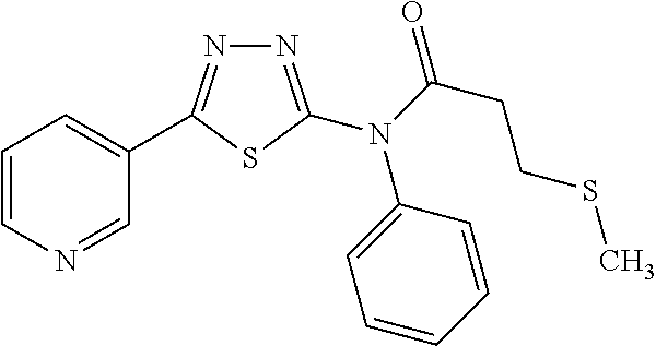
N1=C(N(C(CCSC)=O)C2=CC=CC=C2)SC(C2=CC=CN=C2)=N1
